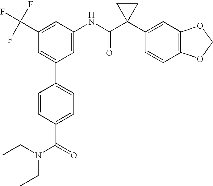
C1(C(F)(F)F)=CC(NC(C2(C3=CC4=C(C=C3)OCO4)CC2)=O)=CC(C2=CC=C(C(=O)N(CC)CC)C=C2)=C1
